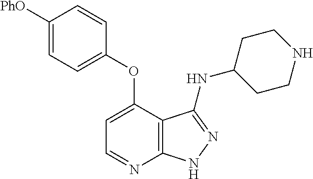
C1=C([PhO])C=CC(OC2=CC=NC3=C2C(NC2CCNCC2)=NN3)=C1
